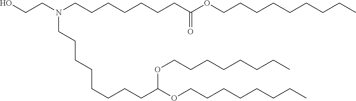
OCCN(CCCCCCCC(OCCCCCCCCC)=O)CCCCCCCCC(OCCCCCCCC)OCCCCCCCC
